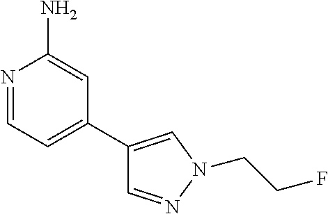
N1=CC=C(C2=CN(CCF)N=C2)C=C1N
